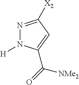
N1=C([X2])C=C(C(=O)[NMe2])N1[H]
